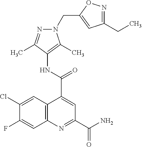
C12=C(N=C(C(N)=O)C=C1C(NC1=C(C)N(CC3=CC(CC)=NO3)N=C1C)=O)C=C(F)C(Cl)=C2
